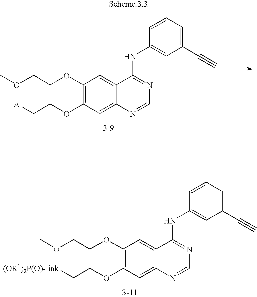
C1(C#C)=CC=CC(NC2=NC=NC3=CC(OCC[(OR1)2P(O)-link])=C(OCCOC)C=C32)=C1.C1(C#C)=CC=CC(NC2=NC=NC3=CC(OCC[A])=C(OCCOC)C=C32)=C1
